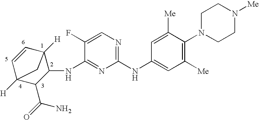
C1(NC2=CC([Me])=C(N3CCN([Me])CC3)C([Me])=C2)=NC=C(F)C(NC2C3([H])C=CC([H])(C2C(=O)N)C3)=N1
